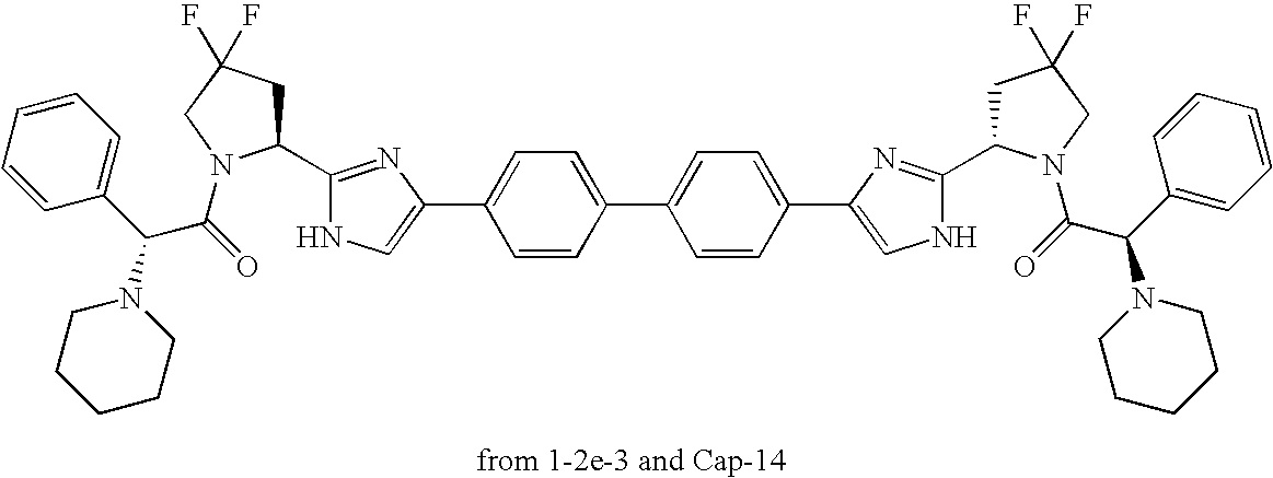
C1(C2CC(F)(F)CN2C(=O)C(C2=CC=CC=C2)N2CCCCC2)=NC(C2=CC=C(C3=CC=C(C4=CNC(C5CC(F)(F)CN5C(=O)C(C5=CC=CC=C5)N5CCCCC5)=N4)C=C3)C=C2)=CN1
